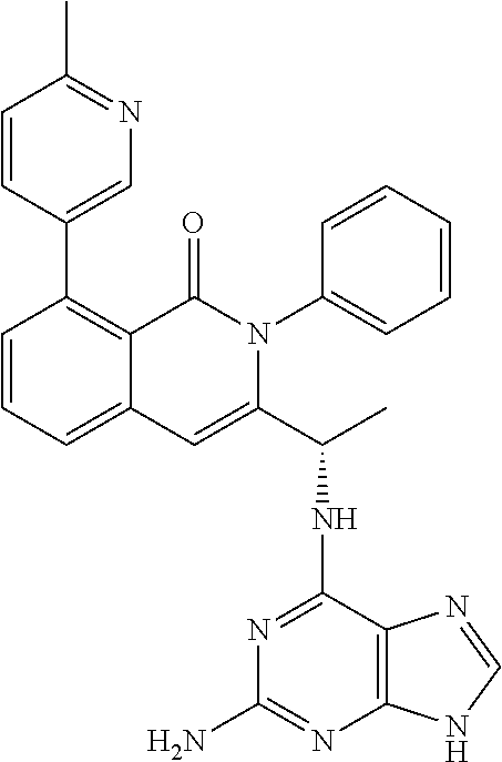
C1=CC=C2C(=C1C1=CN=C(C)C=C1)C(=O)N(C1=CC=CC=C1)C(C(C)NC1=NC(N)=NC3=C1N=CN3)=C2
